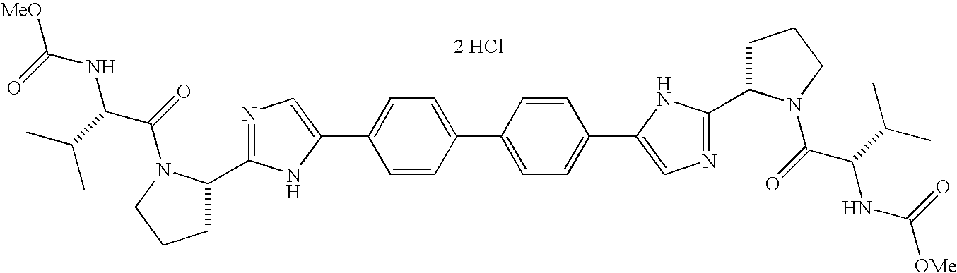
C1=CC(C2=CC=C(C3=CN=C(C4CCCN4C(C(NC(=O)[OMe])C(C)C)=O)N3)C=C2)=CC=C1C1=CN=C(C2CCCN2C(C(NC(=O)[MeO])C(C)C)=O)N1.[2 HCl]
